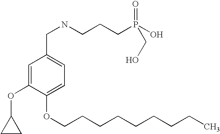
O(C1=CC=C(CNCCCP(O)(=O)CO)C=C1OC1CC1)CCCCCCCCC
